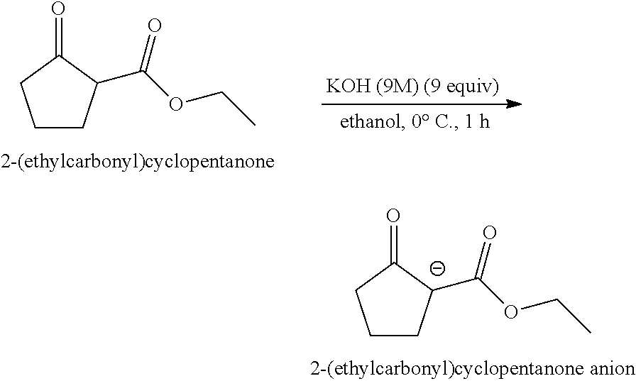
C1CC(C(OCC)=O)C(=O)C1.C1C[C-](C(OCC)=O)C(=O)C1
